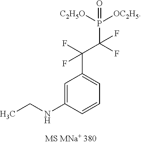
C1=C(NCC)C=CC=C1C(F)(C(F)(P([C2H5O])([OC2H5])=O)F)F
